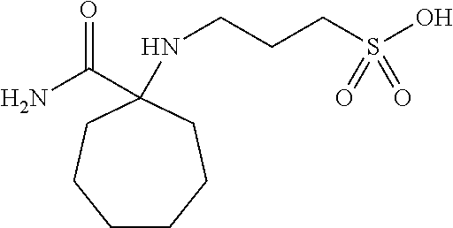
C(N)(=O)C1(NCCCS(O)(=O)=O)CCCCCC1
